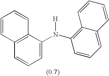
C12=C(C(N(C3=C4C(=CC=C3)C=CC=C4)[H])=CC=C1)C=CC=C2
